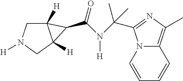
C(N([H])C(C)(C)C1=NC(C)=C2N1C=CC=C2)(=O)C1C2([H])CN([H])CC21[H]
